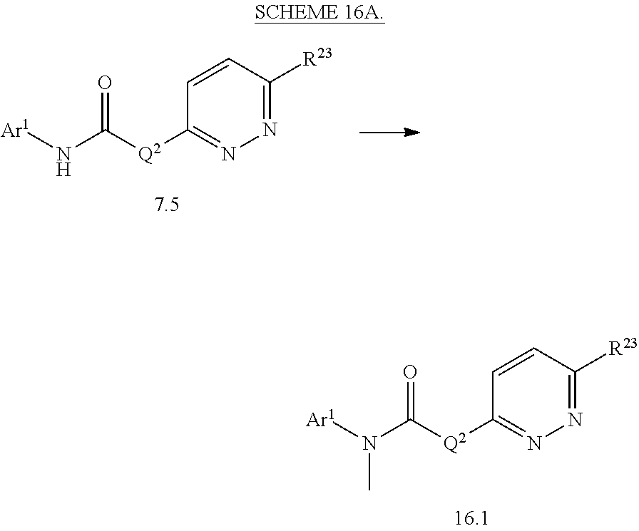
C1=CC([R23])=NN=C1[Q2]C(N[Ar1])=O.C1=CC([R23])=NN=C1[Q2]C(N([Ar1])C)=O
